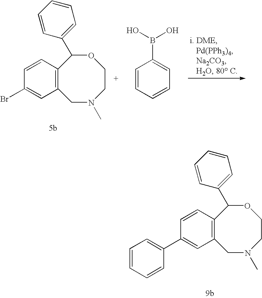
C12=C(C=CC(Br)=C1)C(C1=CC=CC=C1)OCCN(C)C2.C1=CC(B(O)O)=CC=C1.C12=C(C=CC(C3=CC=CC=C3)=C1)C(C1=CC=CC=C1)OCCN(C)C2
